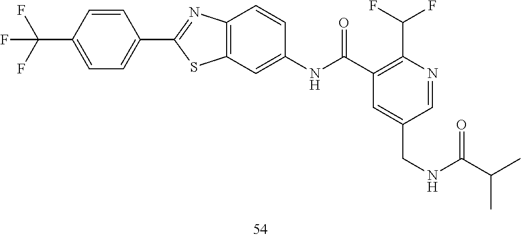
C1=C(CNC(=O)C(C)C)C=NC(C(F)F)=C1C(NC1=CC2=C(C=C1)N=C(C1=CC=C(C(F)(F)F)C=C1)S2)=O
